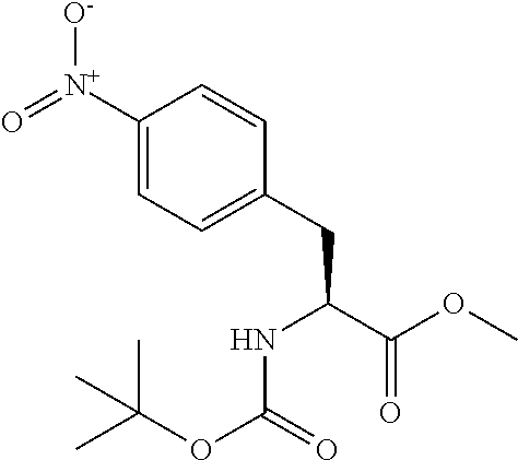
C1([N+](=O)[O-])=CC=C(CC(C(OC)=O)NC(OC(C)(C)C)=O)C=C1
